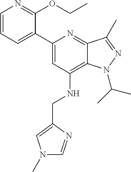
C1=CC=C(C2=CC(NCC3=CN(C)C=N3)=C3C(=N2)C(C)=NN3C(C)C)C(OCC)=N1
